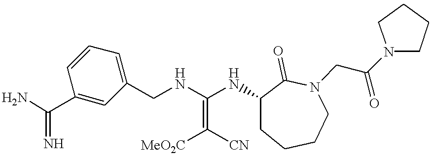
NC(C1=CC(CNC(NC2CCCCN(CC(N3CCCC3)=O)C2=O)=C([MeO2C])[CN])=CC=C1)=N
